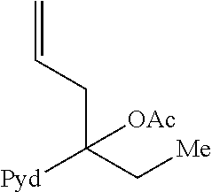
[Pyd]C(C[Me])(CC=C)[OAc]
